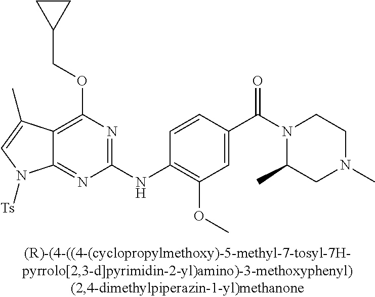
C12=NC(NC3=C(OC)C=C(C(N4C(C)CN(C)CC4)=O)C=C3)=NC(OCC3CC3)=C1C(C)=CN2[Ts]
